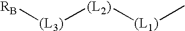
[RB][(L3)][(L2)][(L1)]C
